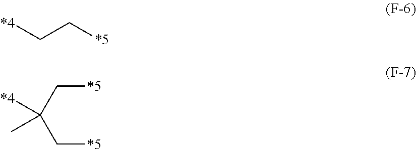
C(C[*5])[*4].C([*5])C(C[*5])([*4])C
